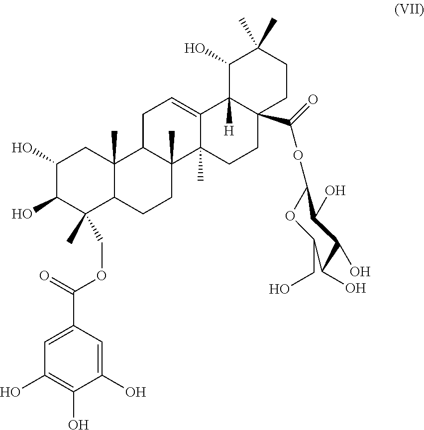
C12=CCC3C(C)(C1(C)CCC1(C(=O)OC4OC(CO)C(O)C(O)C4O)C2([H])C(O)C(C)(C)CC1)CCC1C3(C)CC(O)C(O)C1(C)COC(C1=CC(O)=C(O)C(O)=C1)=O
